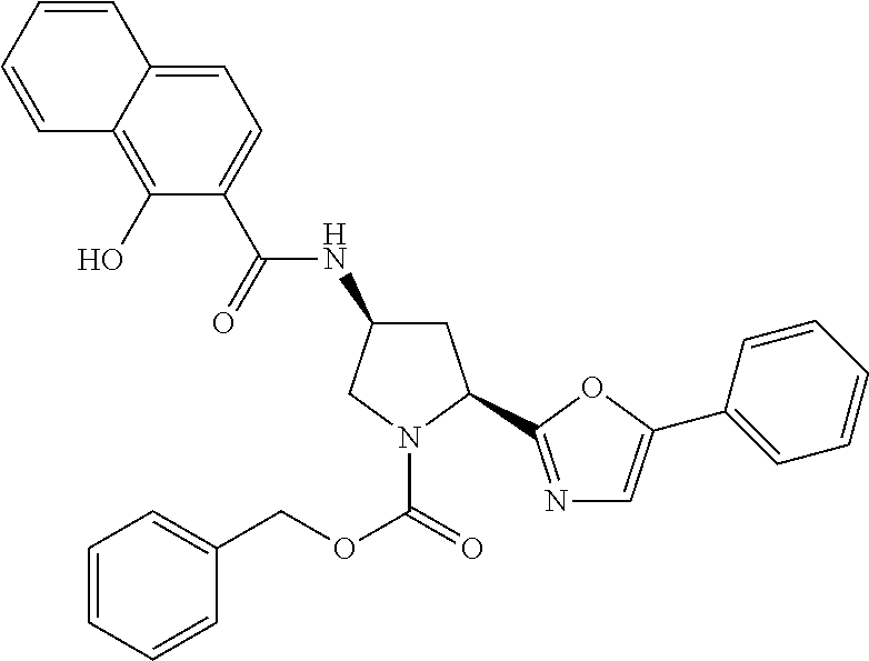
C1=C2C(=C(O)C(C(=O)NC3CC(C4=NC=C(C5=CC=CC=C5)O4)N(C(OCC4=CC=CC=C4)=O)C3)=C1)C=CC=C2
